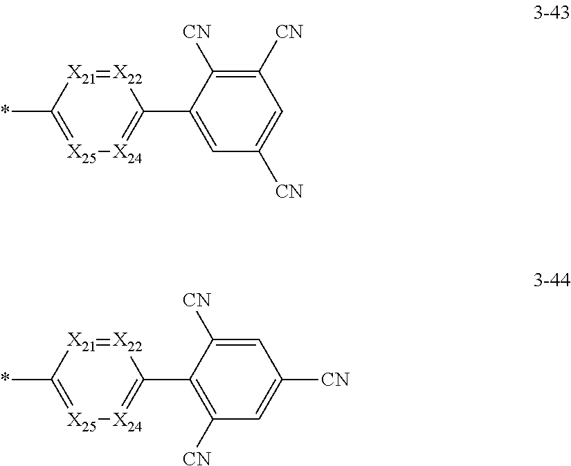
C1=C(C2=[X24][X25]=C(*)[X21]=[X22]2)C([CN])=C([CN])C=C1[CN].C1([CN])=C(C2=[X24][X25]=C(*)[X21]=[X22]2)C([CN])=CC([CN])=C1
